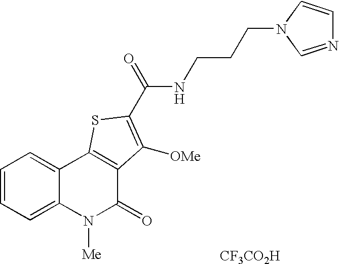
N(C(=O)C1=C([OMe])C2=C(C3=CC=CC=C3N([Me])C2=O)S1)CCCN1C=NC=C1.[CF3CO2H]
